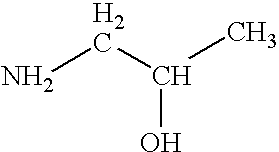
NCC(C)O
